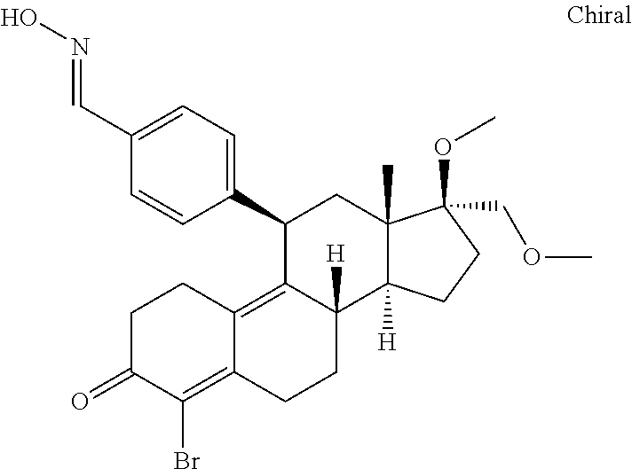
C(C1=CC=C(C2C3=C4C(=C(Br)C(=O)CC4)CCC3([H])C3([H])C(C)(C2)C(OC)(COC)CC3)C=C1)=NO
